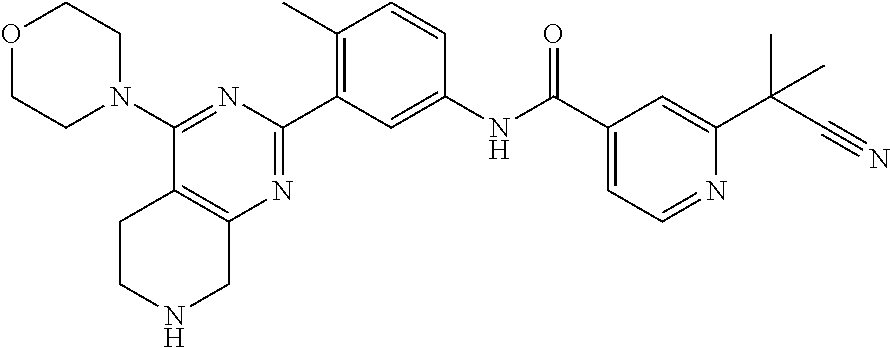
C1(C2=NC3=C(C(N4CCOCC4)=N2)CCNC3)=C(C)C=CC(NC(=O)C2=CC=NC(C(C#N)(C)C)=C2)=C1
